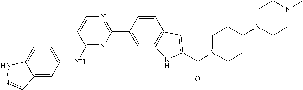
C1(C2=CC3=C(C=C2)C=C(C(N2CCC(N4CCN(C)CC4)CC2)=O)N3)=NC=CC(NC2=CC=C3C(=C2)C=NN3)=N1
